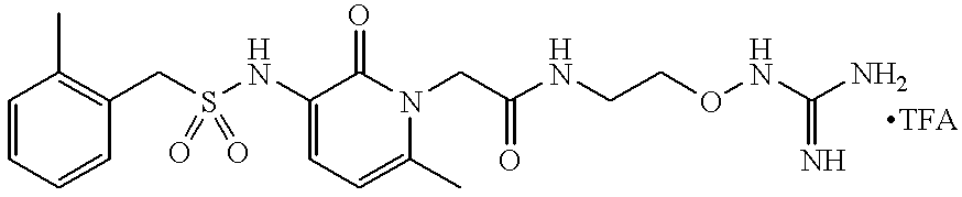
C1=CC=CC(CS(NC2=CC=C(C)N(CC(NCCONC(N)=N)=O)C2=O)(=O)=O)=C1C
